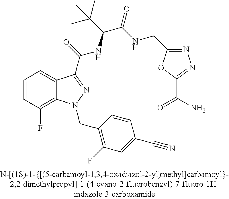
C1=CC(F)=C2C(=C1)C(C(=O)NC(C(C)(C)C)C(=O)NCC1=NN=C(C(=O)N)O1)=NN2CC1=C(F)C=C(C#N)C=C1
